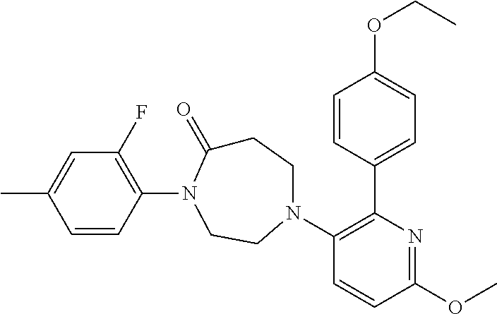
C1=C(C)C=CC(N2C(=O)CCN(C3=C(C4=CC=C(OCC)C=C4)N=C(OC)C=C3)CC2)=C1F
